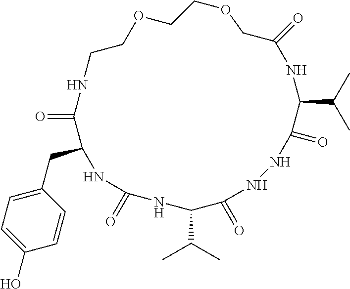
O=C1C(CC2=CC=C(O)C=C2)NC(=O)NC(C(C)C)C(=O)NNC(=O)C(C(C)C)NC(=O)COCCOCCN1
